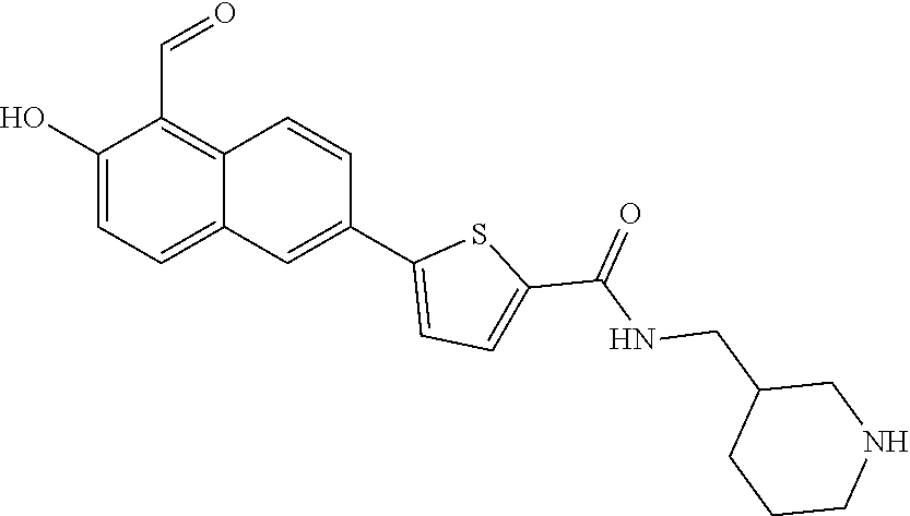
C(NCC1CNCCC1)(=O)C1=CC=C(C2=CC3=CC=C(O)C(C=O)=C3C=C2)S1
